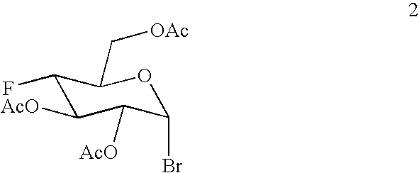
C1(F)C([AcO])C([AcO])C(Br)OC1C[OAc]
